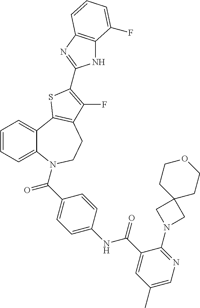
C1=CC=C2C(=C1)C1=C(CCN2C(=O)C2=CC=C(NC(=O)C3=CC(C)=CN=C3N3CC4(C3)CCOCC4)C=C2)C(F)=C(C2=NC3=C(N2)C(F)=CC=C3)S1
